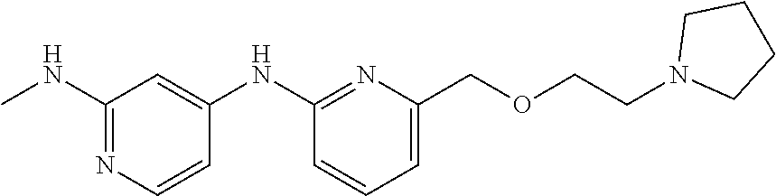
C1(NC)=NC=CC(NC2=NC(COCCN3CCCC3)=CC=C2)=C1
